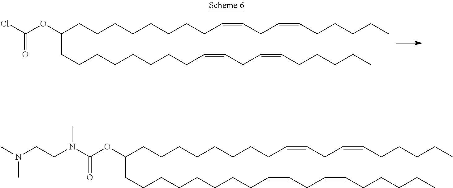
C(CCCCCCCCC=CCC=CCCCCC)(OC(N(CCN(C)C)C)=O)CCCCCCCCC=CCC=CCCCCC.C(CCCCCCCCC=CCC=CCCCCC)(OC(Cl)=O)CCCCCCCCC=CCC=CCCCCC
